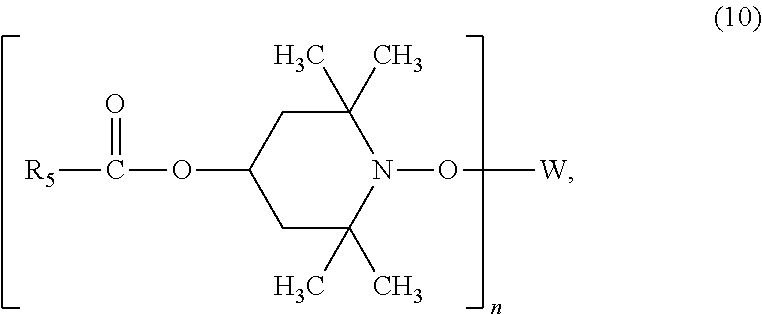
[R5]C(=O)OC1CC(C)(C)N(O[W])C(C)(C)C1
